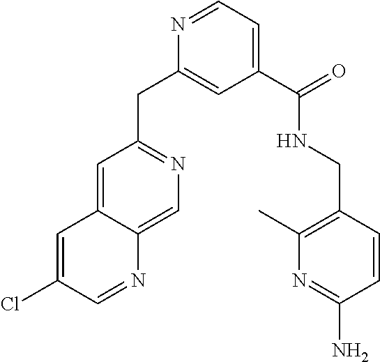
C1(C(NCC2=C(C)N=C(N)C=C2)=O)=CC=NC(CC2=NC=C3C(=C2)C=C(Cl)C=N3)=C1
